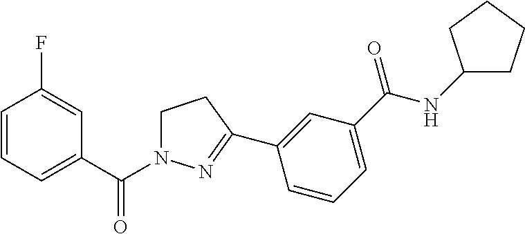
C1=CC=C(C(N2CCC(C3=CC(C(NC4CCCC4)=O)=CC=C3)=N2)=O)C=C1F
